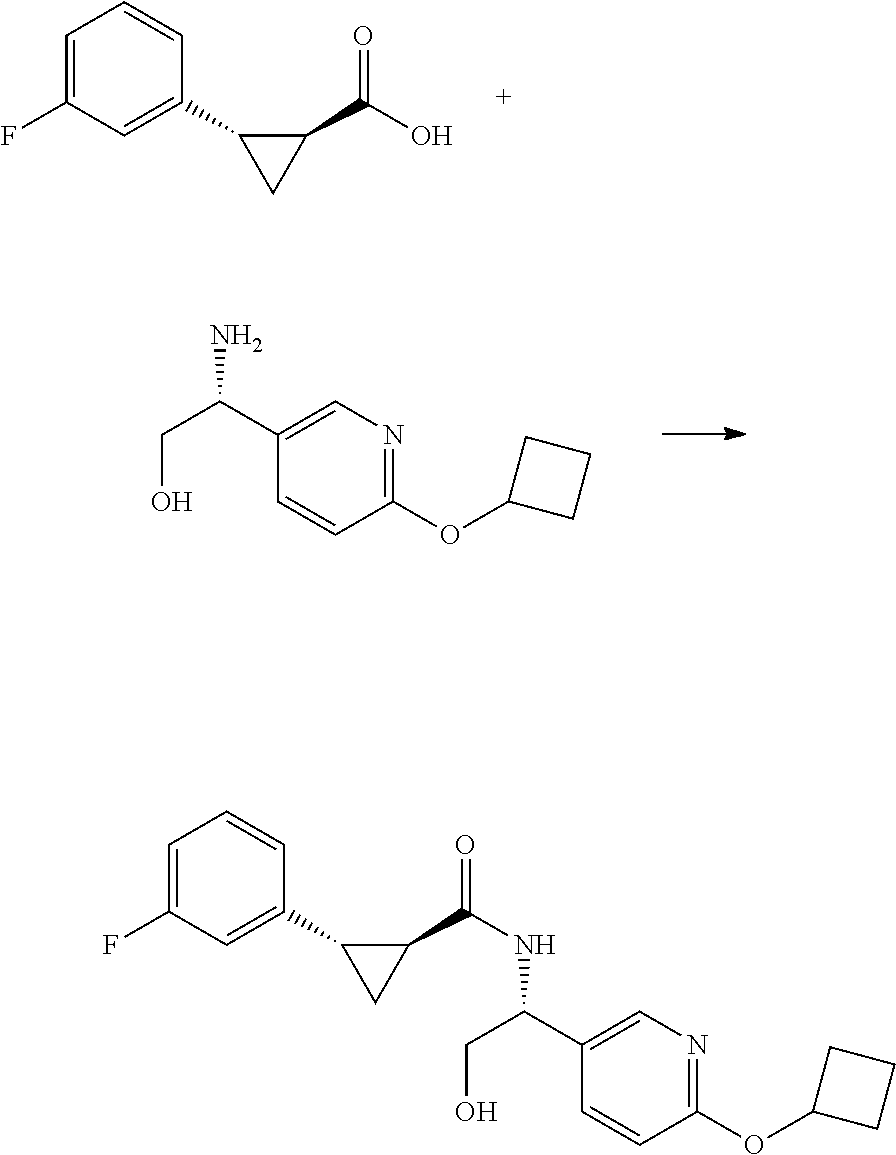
C1=C(F)C=C(C2CC2C(O)=O)C=C1.C1(OC2CCC2)=NC=C(C(CO)N)C=C1.C1=C(F)C=C(C2CC2C(=O)NC(C2=CN=C(OC3CCC3)C=C2)CO)C=C1
